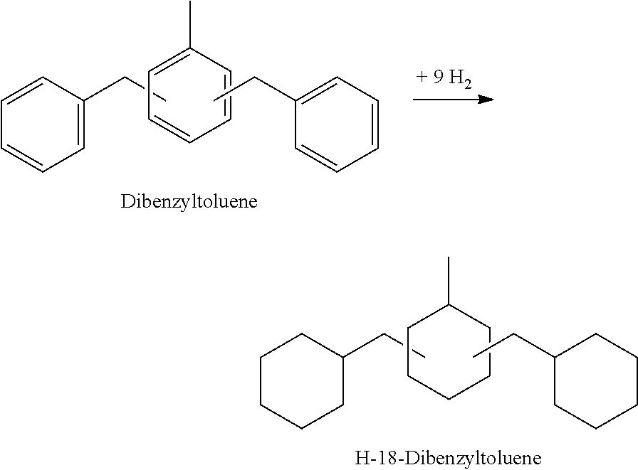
C1(C)=CC=CC=C1.CCC1=CC=CC=C1.CCC1=CC=CC=C1.C1(C)CCCCC1.CCC1CCCCC1.CCC1CCCCC1
